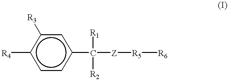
c1cc(C([Z][R5][R6])([R1])[R2])cc([R3])c1[R4]
